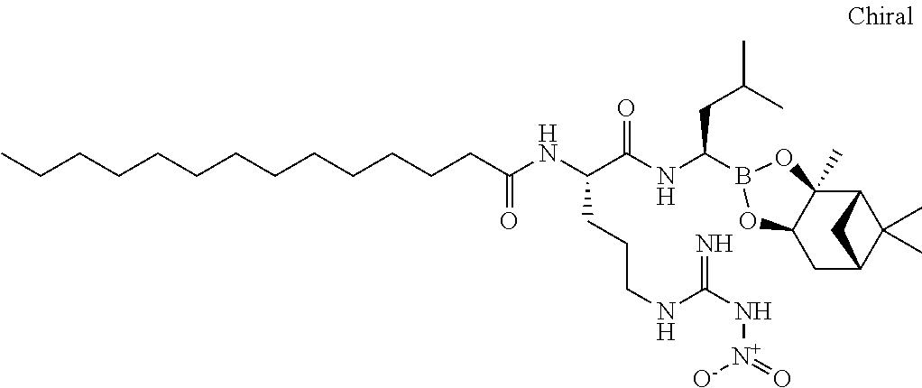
C12C3(C)C(CC(C1(C)C)C2)OB(C(NC(C(NC(=O)CCCCCCCCCCCCC)CCCNC(N[N+](=O)[O-])=N)=O)CC(C)C)O3
